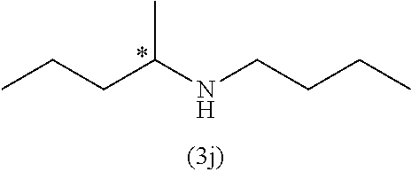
CCCC(NCCCC)C
